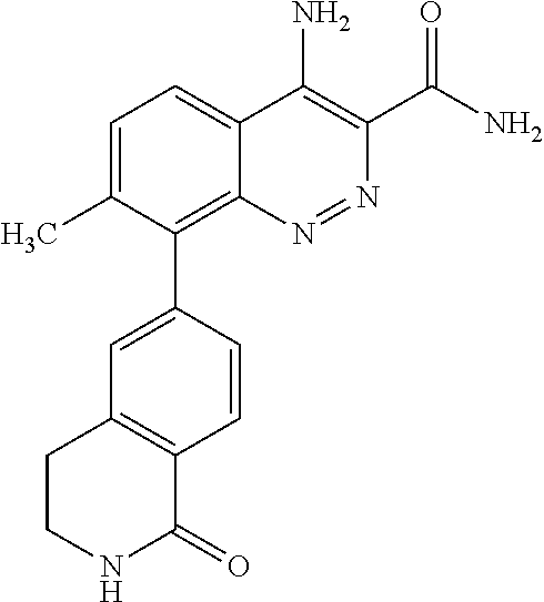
C1=C(C)C(C2=CC3=C(C=C2)C(=O)NCC3)=C2C(=C1)C(N)=C(C(N)=O)N=N2
